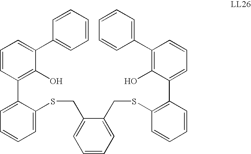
C1=CC(C2=CC=CC=C2SCC2=CC=CC=C2CSC2=C(C3=CC=CC(C4=CC=CC=C4)=C3O)C=CC=C2)=C(O)C(C2=CC=CC=C2)=C1
